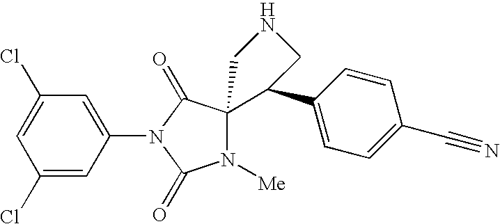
C1(Cl)=CC(Cl)=CC(N2C(=O)N([Me])C(CNC)C2=O)=C1.CC1=CC=C(C#N)C=C1
